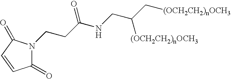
C1(=O)N(CCC(NCC(C[(OCH2CH2)nOCH3])[(OCH2CH2)nOCH3])=O)C(=O)C=C1
